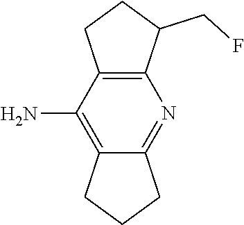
C1(N)=C2CCCC2=NC2=C1CCC2CF
